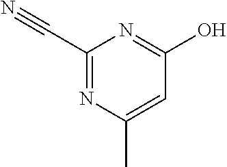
C1(C#N)=NC(C)=CC(O)=N1
